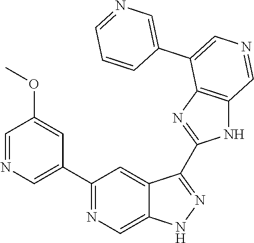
C1(C2=CN=CC(OC)=C2)=NC=C2C(=C1)C(C1=NC3=C(N1)C=NC=C3C1=CN=CC=C1)=NN2
